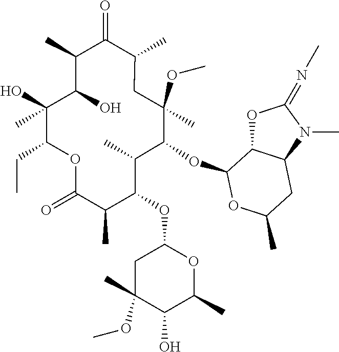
C1C(C)(OC)C(OC2C3OC(=NC)N(C)C3CC(C)O2)C(C)C(OC2CC(C)(OC)C(O)C(C)O2)C(C)C(=O)OC(CC)C(O)(C)C(O)C(C)C(=O)C1C
